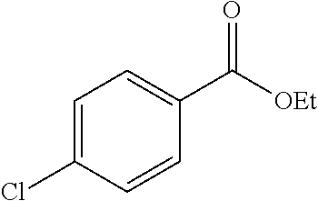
C1=C(Cl)C=CC(C([OEt])=O)=C1
